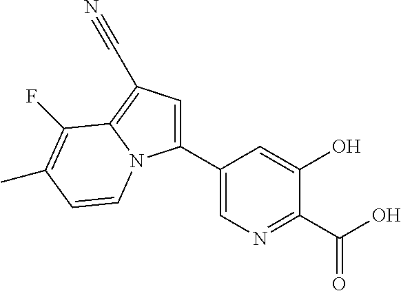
C1(C2=CN=C(C(O)=O)C(O)=C2)=CC(C#N)=C2N1C=CC(C)=C2F
